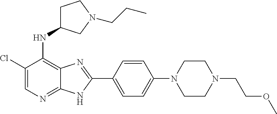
C1(Cl)=CN=C2C(=C1NC1CCN(CCC)C1)N=C(C1=CC=C(N3CCN(CCOC)CC3)C=C1)N2
